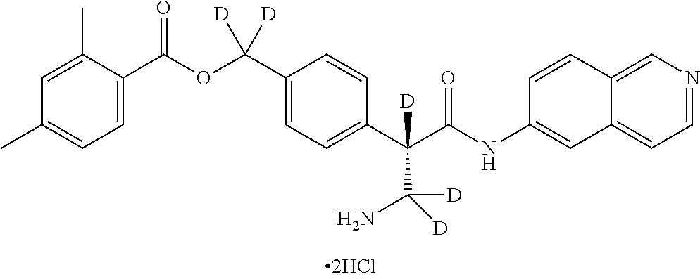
C1=C(C(OC(C2=CC=C(C(C(NC3=CC4=CC=NC=C4C=C3)=O)([D])C(N)([D])[D])C=C2)([D])[D])=O)C(C)=CC(C)=C1
